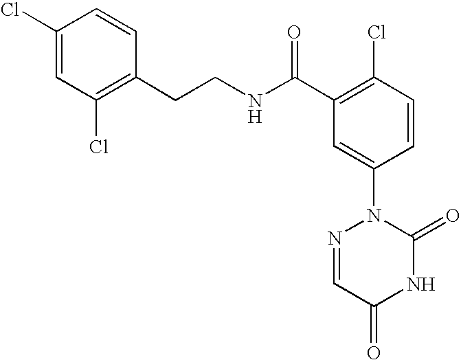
N(C(C1=C(Cl)C=CC(N2N=CC(=O)NC2=O)=C1)=O)CCC1=C(Cl)C=C(Cl)C=C1
